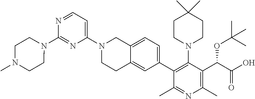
N1=CC=C(N2CCC3=CC(C4=C(N5CCC(C)(C)CC5)C(C(C(O)=O)OC(C)(C)C)=C(C)N=C4C)=CC=C3C2)N=C1N1CCN(C)CC1
